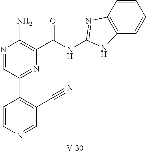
N1=CC(C2=C(C#N)C=NC=C2)=NC(C(NC2=NC3=C(C=CC=C3)N2)=O)=C1N.[V]
